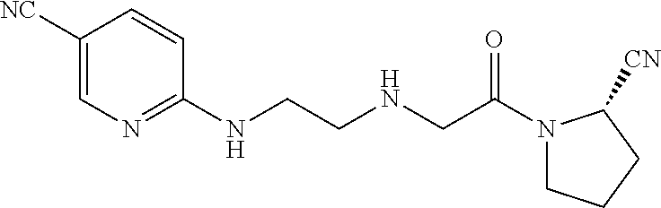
C1([NC])=CN=C(NCCNCC(N2CCCC2[CN])=O)C=C1
